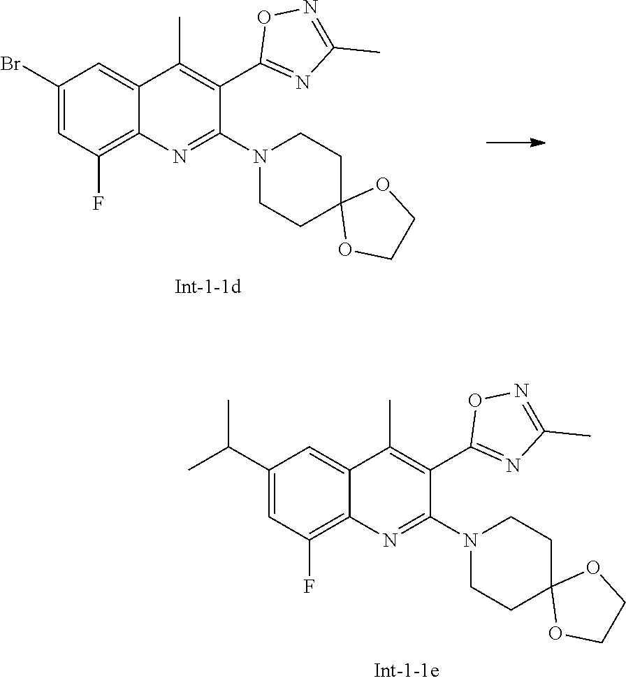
N1(C2=NC3=C(F)C=C(Br)C=C3C(C)=C2C2=NC(C)=NO2)CCC2(CC1)OCCO2.N1(C2=NC3=C(F)C=C(C(C)C)C=C3C(C)=C2C2=NC(C)=NO2)CCC2(CC1)OCCO2
